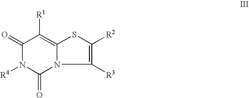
C1(=O)N([R4])C(=O)N2C([R3])=C([R2])SC2=C1[R1]
